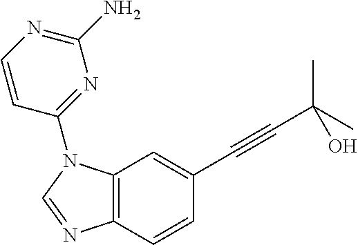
C12=C(C=C(C#CC(C)(C)O)C=C1)N(C1=NC(N)=NC=C1)C=N2
